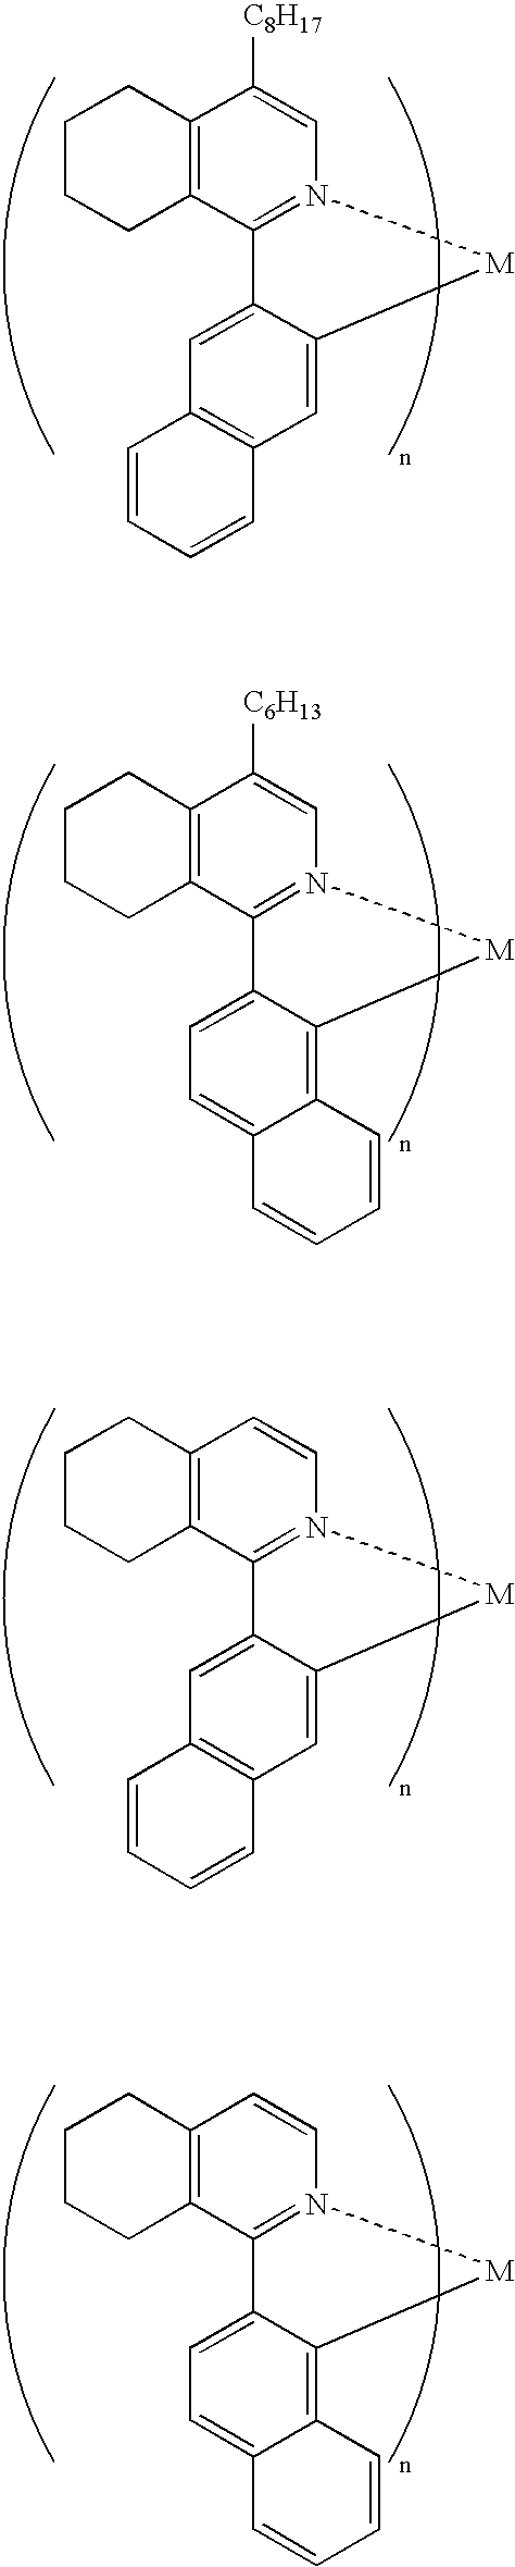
C12=C(C3=N(C=C1[C8H17])[M]C1=CC4=C(C=C31)C=CC=C4)CCCC2.C12=C(C3=N(C=C1[C6H13])[M]C1=C4C(=CC=C31)C=CC=C4)CCCC2.C12=C(C3=N(C=C1)[M]C1=CC4=C(C=C31)C=CC=C4)CCCC2.C12=C(C3=N(C=C1)[M]C1=C4C(=CC=C31)C=CC=C4)CCCC2
